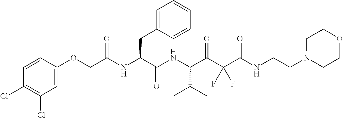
C1=CC(Cl)=C(Cl)C=C1OCC(NC(C(NC(C(C(C(NCCN1CCOCC1)=O)(F)F)=O)C(C)C)=O)CC1=CC=CC=C1)=O
